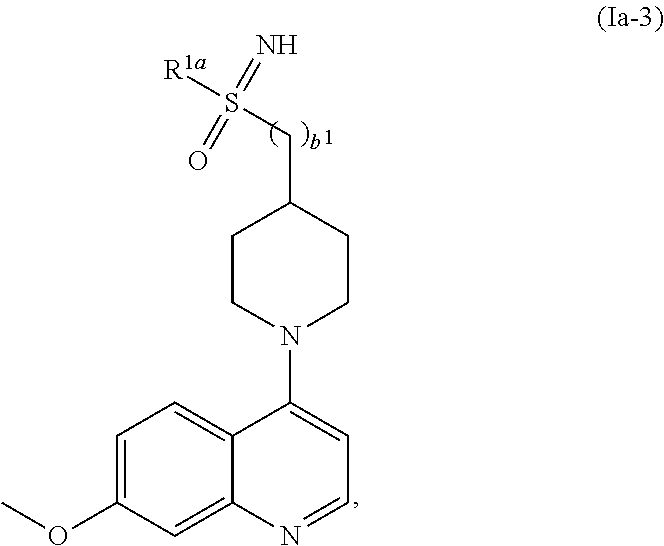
C12=CC=C(OC)C=C1N=CC=C2N1CCC(CS([R1a])(=N)=O)CC1
